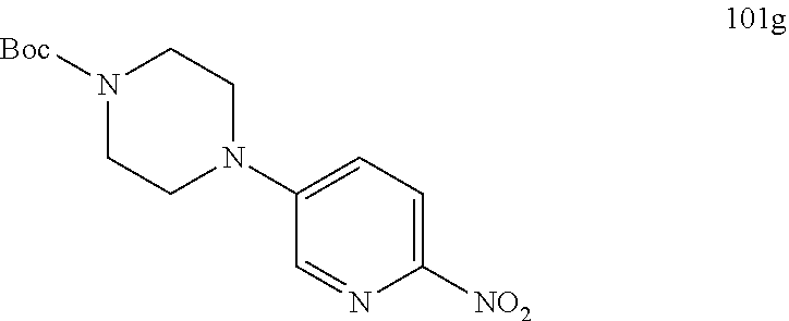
[NO2]C1=CC=C(N2CCN([Boc])CC2)C=N1
